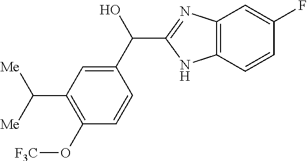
C12=C(C=CC(F)=C1)NC(C(C1=CC(C([Me])[Me])=C(O[F3C])C=C1)O)=N2
